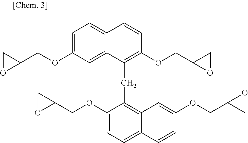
C1=C(OCC2CO2)C=C2C(=C1)C=CC(OCC1OC1)=C2CC1=C2C(=CC=C1OCC1CO1)C=CC(OCC1CO1)=C2
